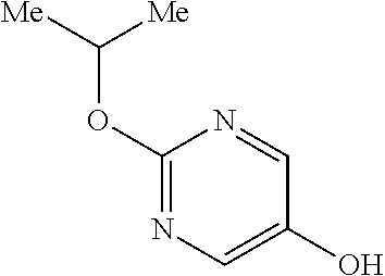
O(C([Me])[Me])C1=NC=C(O)C=N1
